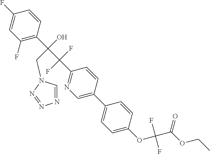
C1(C2=CN=C(C(C(C3=C(F)C=C(F)C=C3)(O)CN3C=NN=N3)(F)F)C=C2)=CC=C(OC(C(=O)OCC)(F)F)C=C1
